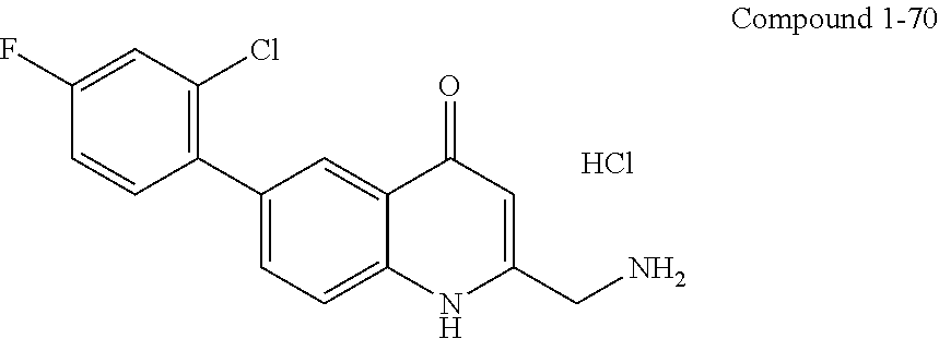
C1(C2=C(Cl)C=C(F)C=C2)=CC=C2C(=C1)C(=O)C=C(CN)N2.Cl
